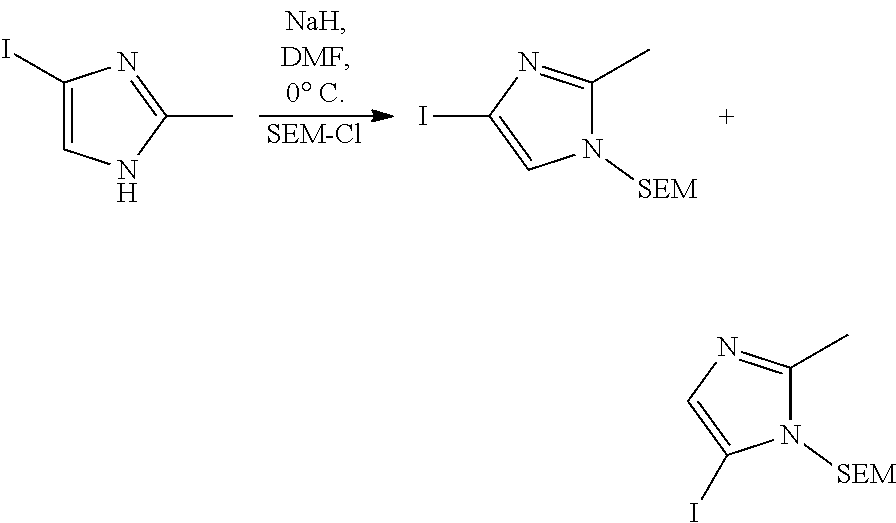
[SEM-Cl].C1(I)=CNC(C)=N1.C1(C)=NC(I)=CN1[SEM].C1(C)=NC=C(I)N1[SEM]
